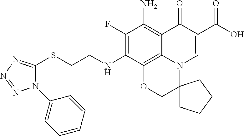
C1(F)=C(NCCSC2=NN=NN2C2=CC=CC=C2)C2=C3C(=C1N)C(=O)C(C(O)=O)=CN3C1(CO2)CCCC1
